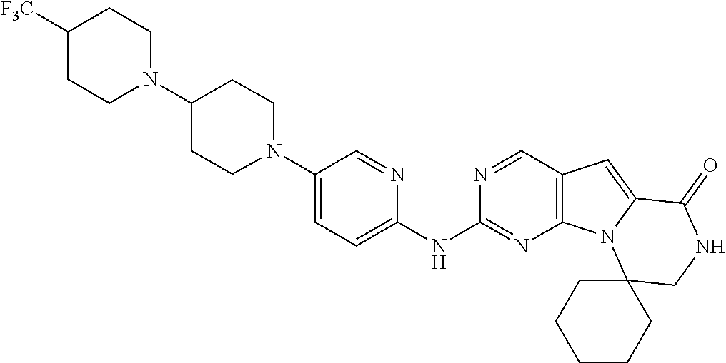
N1(C2=CC=C(NC3=NC4=C(C=N3)C=C3N4C4(CNC3=O)CCCCC4)N=C2)CCC(N2CCC([F3C])CC2)CC1
